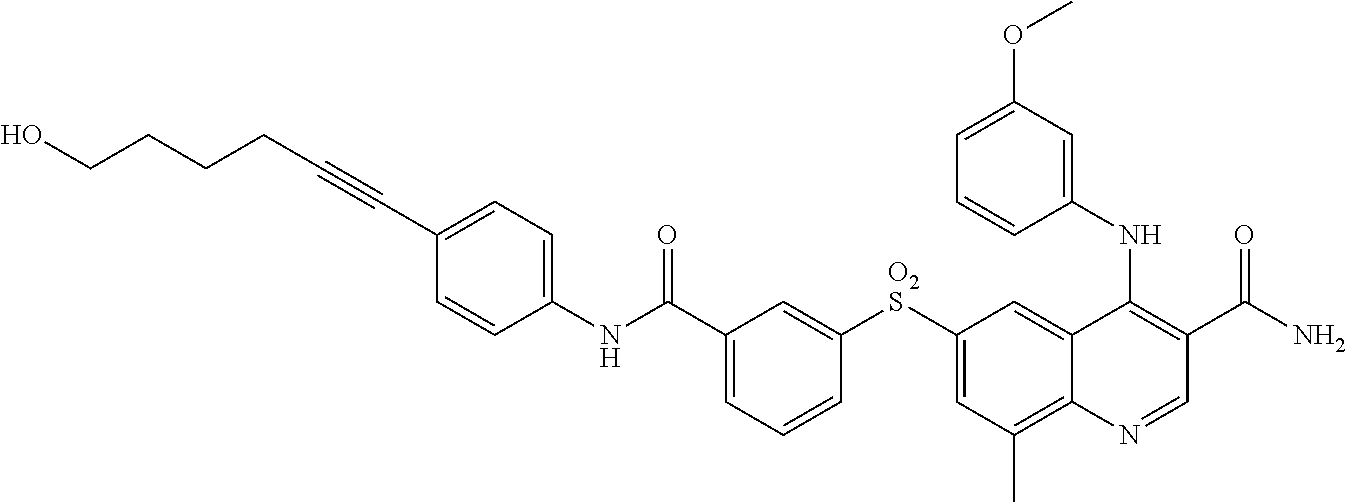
C1(NC(C2=CC=CC([O2S]C3=CC(C)=C4C(=C3)C(NC3=CC(OC)=CC=C3)=C(C(N)=O)C=N4)=C2)=O)=CC=C(C#CCCCCO)C=C1
